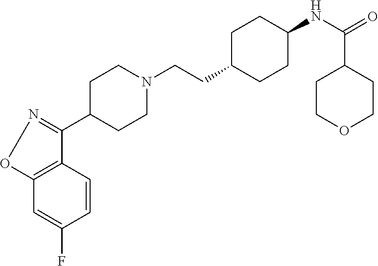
C1=C(F)C=CC2=C1ON=C2C1CCN(CCC2CCC(NC(=O)C3CCOCC3)CC2)CC1
